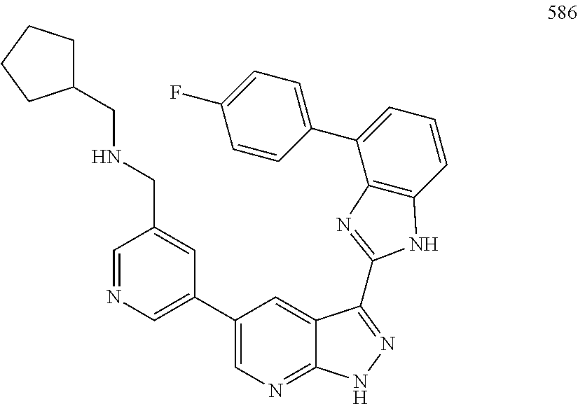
C1(C2=CN=CC(CNCC3CCCC3)=C2)=CN=C2C(=C1)C(C1=NC3=C(C=CC=C3C3=CC=C(F)C=C3)N1)=NN2
